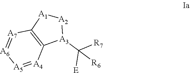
[A7]1=[A6][A5]=[A4]C2=C1[A1][A2][A3]2C([R6])([E])[R7]
